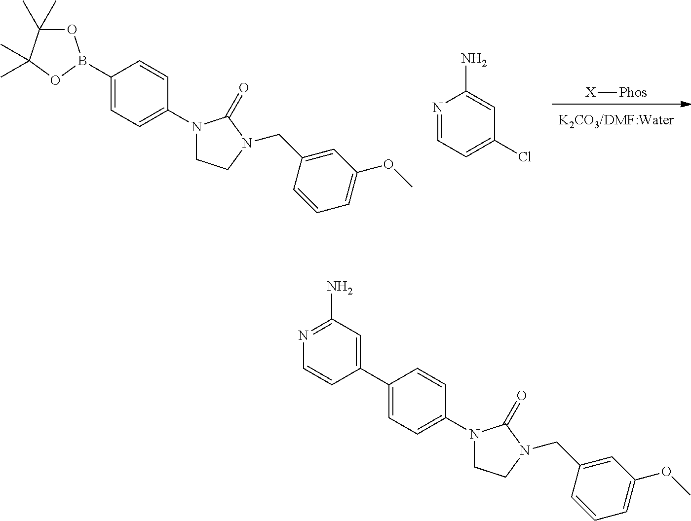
[X][Phos].C1=C(B2OC(C)(C)C(C)(C)O2)C=CC(N2CCN(CC3=CC(OC)=CC=C3)C2=O)=C1.N1=CC=C(Cl)C=C1N.C1=C(C2=CC(N)=NC=C2)C=CC(N2CCN(CC3=CC(OC)=CC=C3)C2=O)=C1
